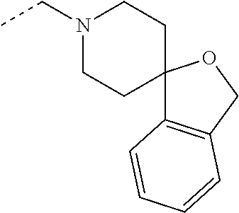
N1(CC)CCC2(CC1)C1=C(CO2)C=CC=C1
